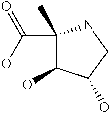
C1(C)(C(O)=O)C(O)C(O)CN1
